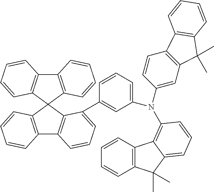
C12=C(C3(C4=C1C=CC=C4)C1=C(C4=C3C(C3=CC(N(C5=CC6=C(C=C5)C5=C(C6(C)C)C=CC=C5)C5=C6C7=C(C=CC=C7)C(C)(C)C6=CC=C5)=CC=C3)=CC=C4)C=CC=C1)C=CC=C2
